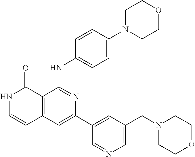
C1=CC(NC2=NC(C3=CC(CN4CCOCC4)=CN=C3)=CC3=C2C(=O)NC=C3)=CC=C1N1CCOCC1
